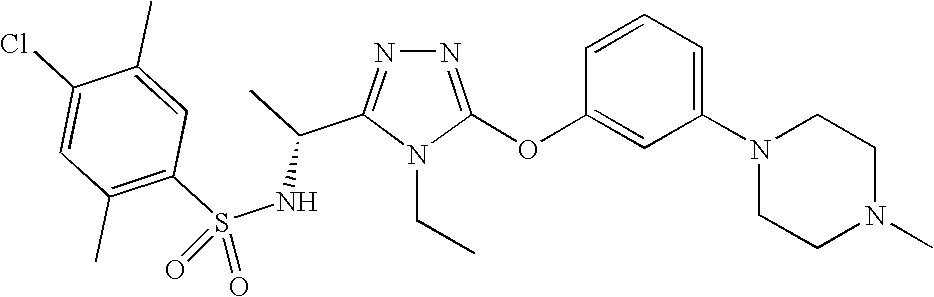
N1=C(OC2=CC(N3CCN(C)CC3)=CC=C2)N(CC)C(C(C)NS(C2=C(C)C=C(Cl)C(C)=C2)(=O)=O)=N1
